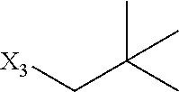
[X3]CC(C)(C)C
